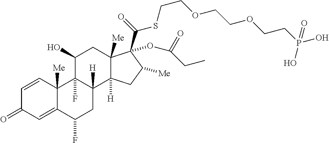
C12([Me])C(=CC(=O)C=C1)C(F)CC1([H])C2(F)C(O)CC2([Me])C1([H])CC([Me])C2(C(=O)SCCOCCOCCP(O)(O)=O)OC(=O)CC
